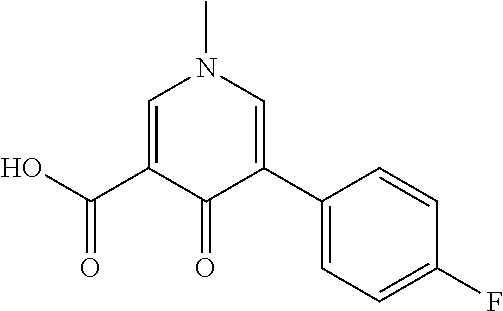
C1=C(C(O)=O)C(=O)C(C2=CC=C(F)C=C2)=CN1C
